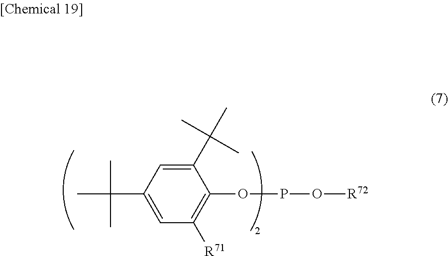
C1(C(C)(C)C)=CC(C(C)(C)C)=CC([R71])=C1OPO[R72]
